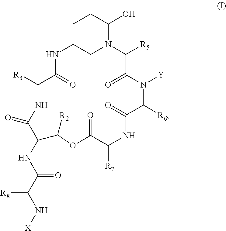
C1C2CN(C(O)C1)C([R5])C(=O)N([Y])C([R6])C(=O)NC([R7])C(=O)OC([R2])C(NC(C(N[X])[R8])=O)C(=O)NC([R3])C(=O)N2
